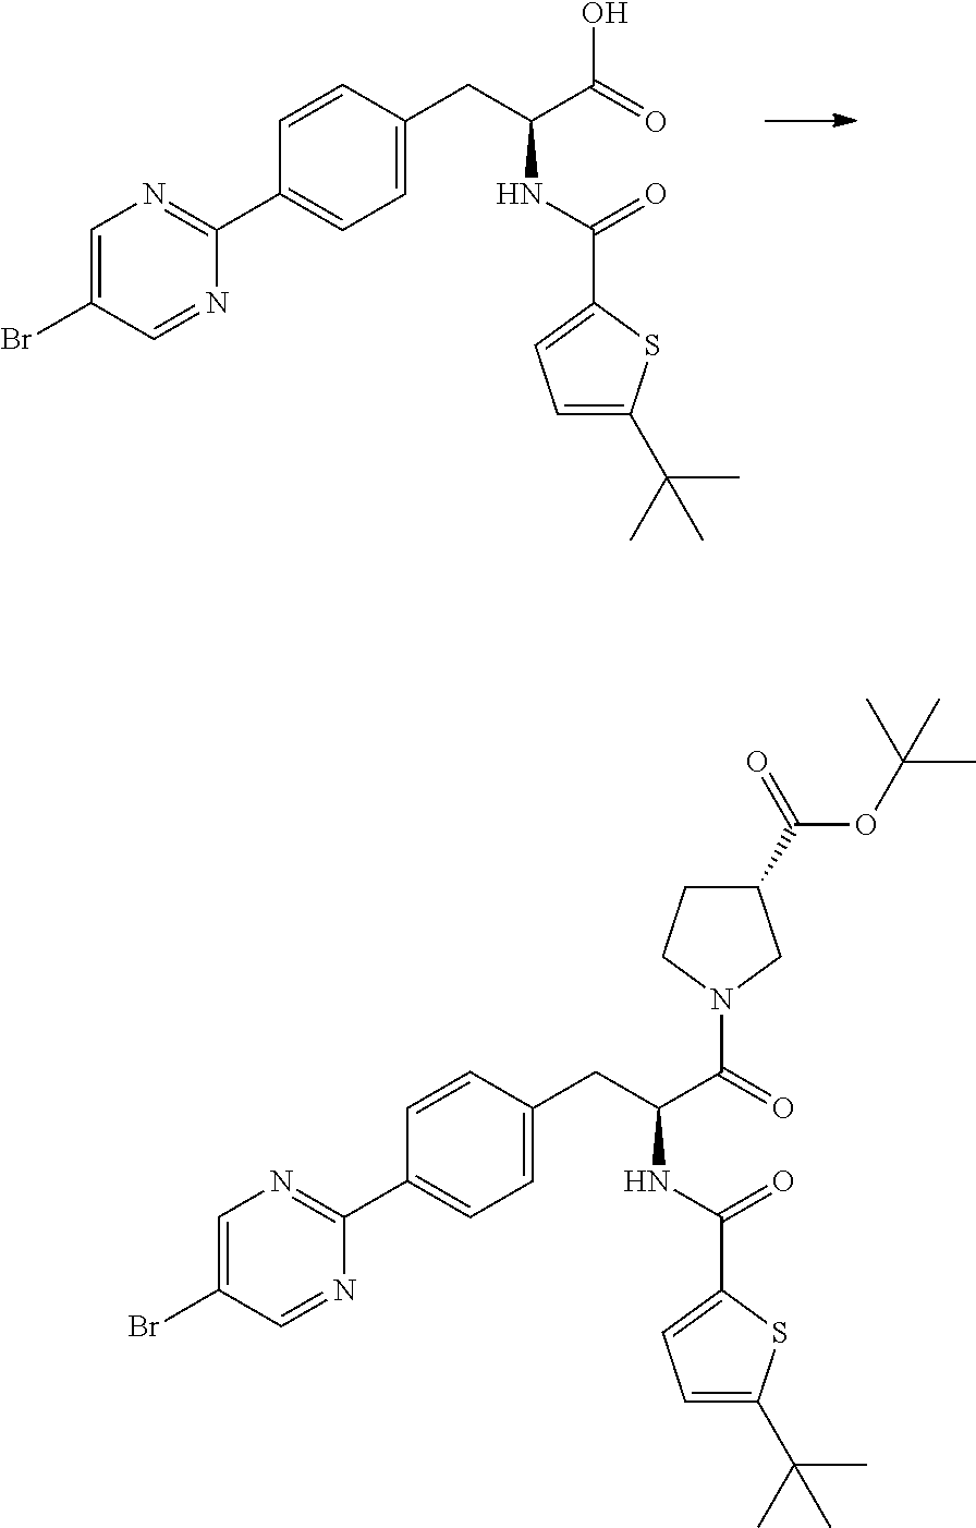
C1=C(Br)C=NC(C2=CC=C(CC(C(O)=O)NC(=O)C3=CC=C(C(C)(C)C)S3)C=C2)=N1.C1=C(Br)C=NC(C2=CC=C(CC(NC(=O)C3=CC=C(C(C)(C)C)S3)C(=O)N3CCC(C(OC(C)(C)C)=O)C3)C=C2)=N1
